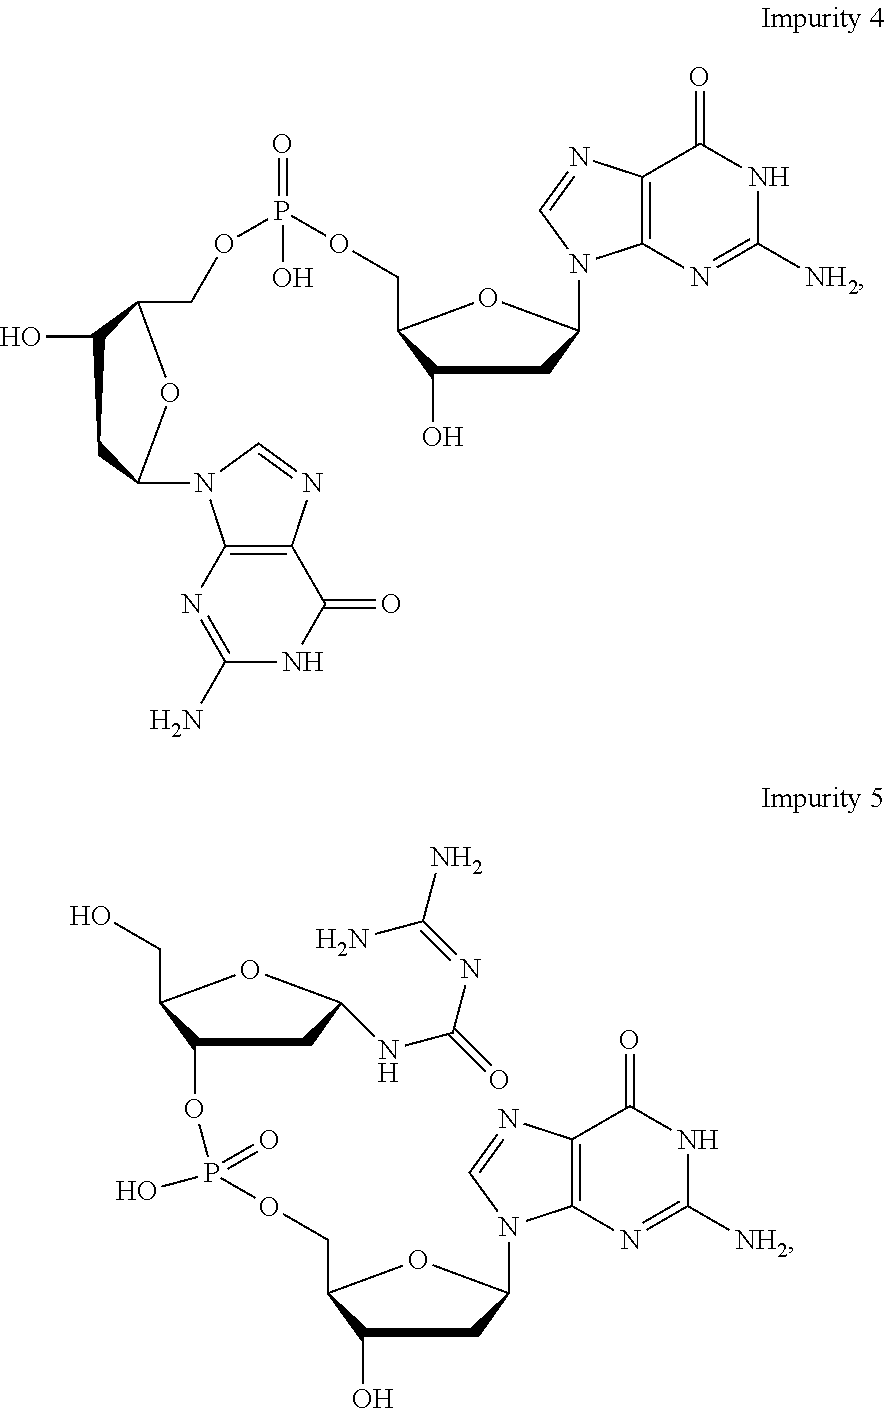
N1C([NH2])=NC2=C(C1=O)N=CN2C1CC(O)C(COP(OC2CC(NC(=O)N=C(N)N)OC2CO)(=O)O)O1.N1C([NH2])=NC2=C(C1=O)N=CN2C1CC(O)C(COP(=O)(OCC2C(O)CC(N3C4=C(C(=O)NC(N)=N4)N=C3)O2)O)O1
